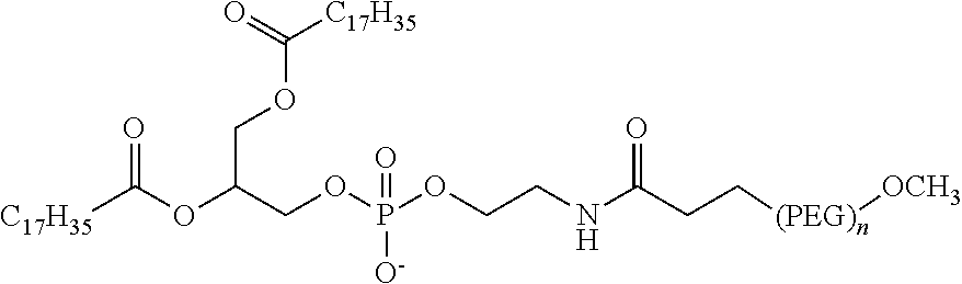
[C17H35]C(OC(COP(OCCNC(CC[(PEG)n][OCH3])=O)(=O)[O-])COC([C17H35])=O)=O
